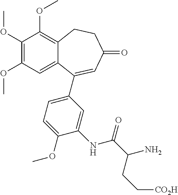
C1(OC)=C(OC)C=C2C(=C1OC)CCC(=O)C=C2C1=CC=C(OC)C(NC(C(N)CC[CO2H])=O)=C1
